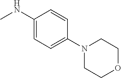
C1(NC)=CC=C(N2CCOCC2)C=C1
